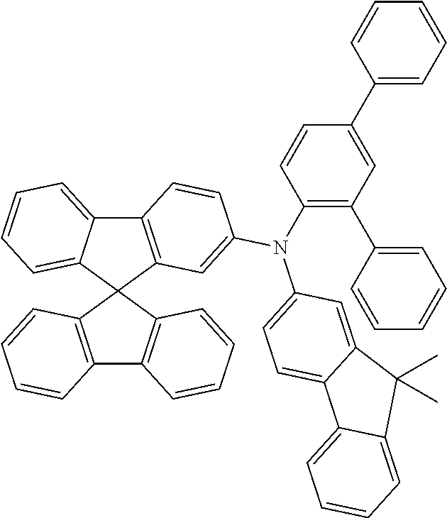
C12=C(C3(C4=C1C=CC=C4)C1=C(C4=CC=CC=C34)C=CC(N(C3=CC=C4C(=C3)C(C)(C)C3=CC=CC=C43)C3=C(C4=CC=CC=C4)C=C(C4=CC=CC=C4)C=C3)=C1)C=CC=C2
